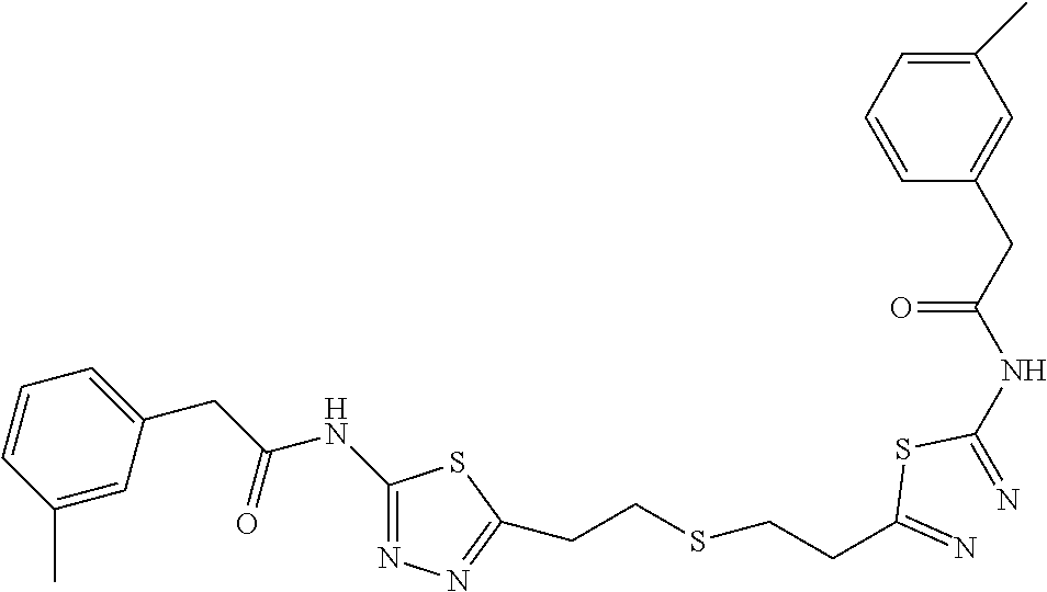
C1(NC(CC2=CC=CC(C)=C2)=O)=NN=C(CCSCCC(=N)SC(=N)NC(CC2=CC(C)=CC=C2)=O)S1
